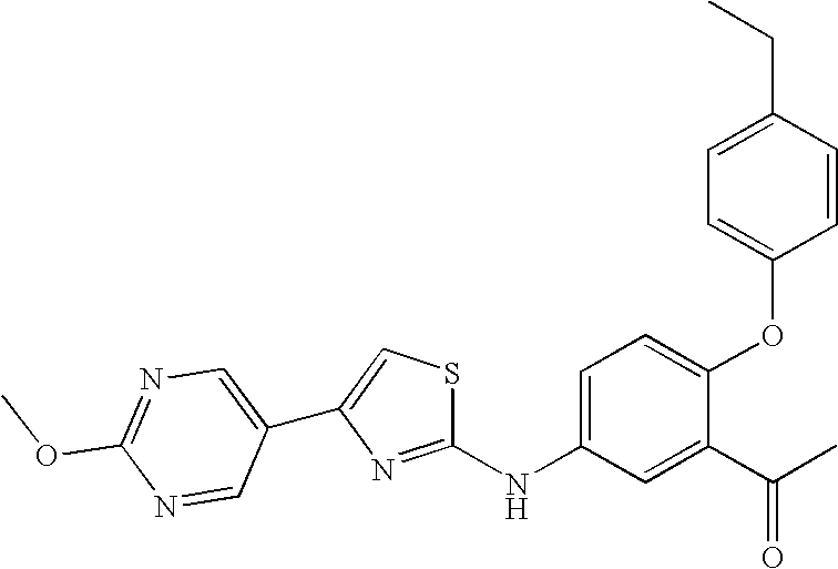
C1(OC)=NC=C(C2=CSC(NC3=CC=C(OC4=CC=C(CC)C=C4)C(C(C)=O)=C3)=N2)C=N1
